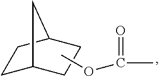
C1C2CCC(C1)C2.COC(C)=O
